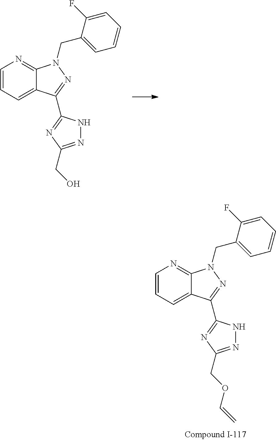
C1=CC=C2C(=N1)N(CC1=CC=CC=C1F)N=C2C1=NC(COC=C)=NN1.C1=CC=C2C(=N1)N(CC1=CC=CC=C1F)N=C2C1=NC(CO)=NN1
